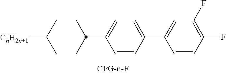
[CnH2n+1]C1CCC(C2=CC=C(C3=CC(F)=C(F)C=C3)C=C2)CC1
